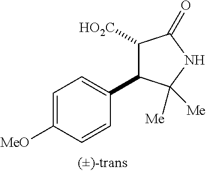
C1=C([MeO])C=CC(C2C([HO2C])C(=O)NC2([Me])[Me])=C1
